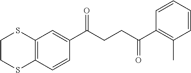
C1(C(CCC(C2=C(C)C=CC=C2)=O)=O)=CC2=C(C=C1)SCCS2
